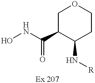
ONC(=O)C1C(N[R])CCOC1
